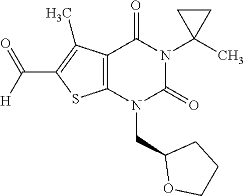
C12=C(N(CC3OCCC3)C(=O)N(C3(C)CC3)C1=O)SC(C([H])=O)=C2C
